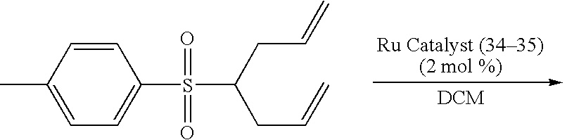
C1=C(C)C=CC(S(C(CC=C)CC=C)(=O)=O)=C1
